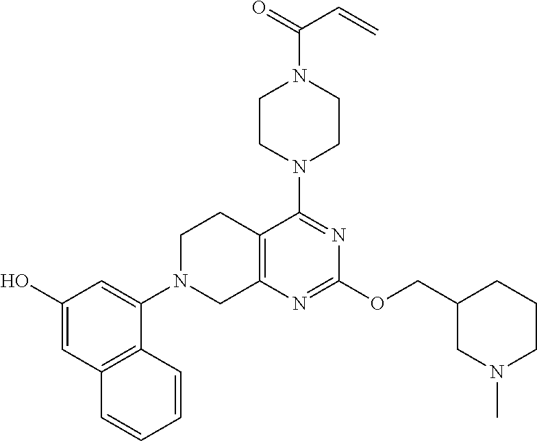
C1N(C2=CC(O)=CC3=C2C=CC=C3)CC2=C(C1)C(N1CCN(C(=O)C=C)CC1)=NC(OCC1CCCN(C)C1)=N2
